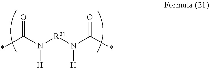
*C(N([R21]N(C(*)=O)[H])[H])=O
